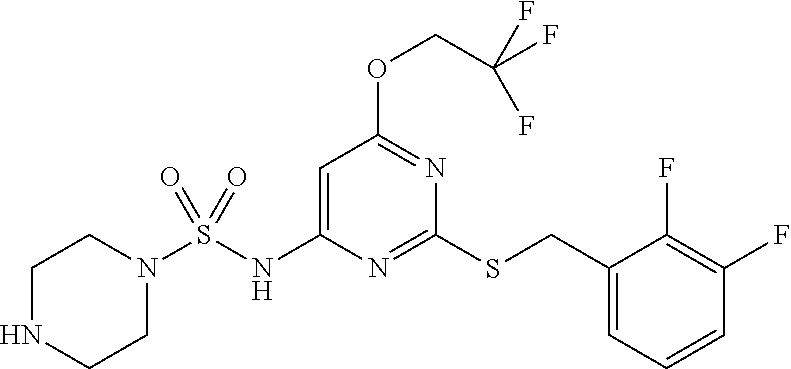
C1=C(NS(N2CCNCC2)(=O)=O)N=C(SCC2=CC=CC(F)=C2F)N=C1OCC(F)(F)F
